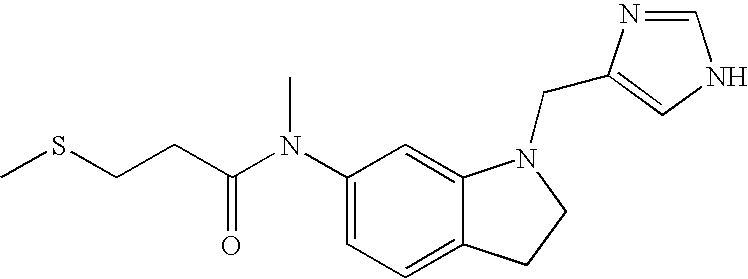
C1(N(C(CCSC)=O)C)=CC=C2C(=C1)N(CC1=CNC=N1)CC2
